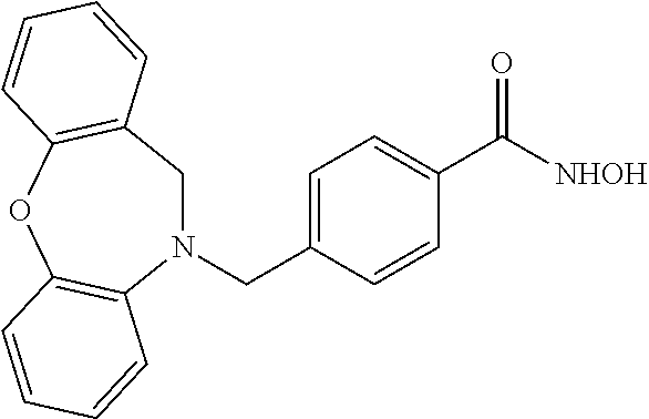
N1(CC2=CC=C(C(=O)[NHOH])C=C2)CC2=C(OC3=C1C=CC=C3)C=CC=C2
